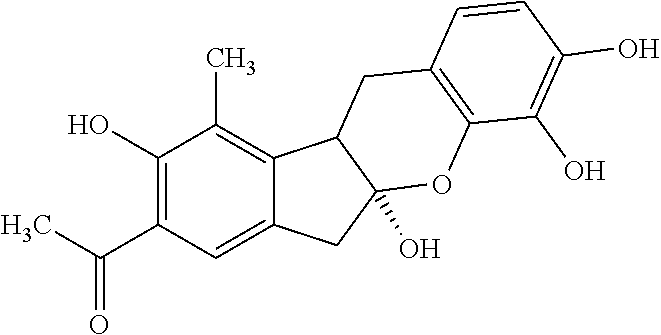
C1(O)=C(C(C)=O)C=C2C(=C1C)C1C(O)(C2)OC2=C(C1)C=CC(O)=C2O
